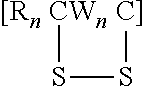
S(S[C]])[CWn].[[Rn]
